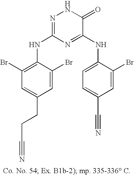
C1=C(CCC#N)C=C(Br)C(NC2=NNC(=O)C(NC3=CC=C(C#N)C=C3Br)=N2)=C1Br
